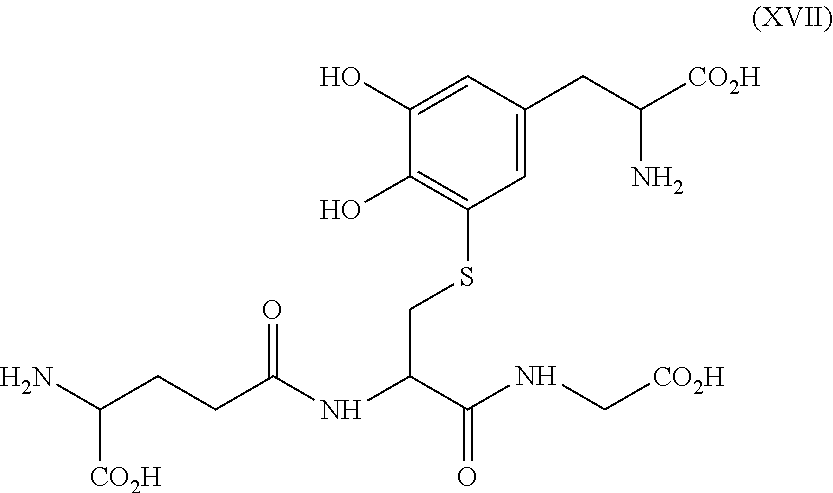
C1(O)=CC(CC([CO2H])N)=CC(SCC(NC(CCC(N)[CO2H])=O)C(NC[CO2H])=O)=C1O
